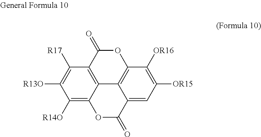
C1([R14O])=C2C3=C(C([R17])=C1[R13O])C(=O)OC1=C3C(=CC([OR15])=C1[OR16])C(=O)O2
